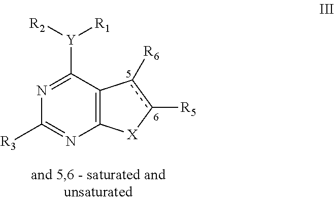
C12=C(C([Y]([R2])[R1])=NC([R3])=N1)c([R6])c([R5])[X]2
